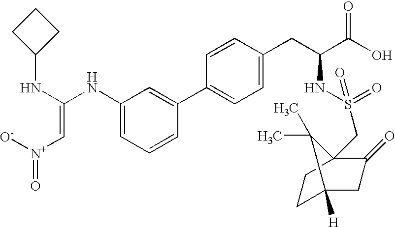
C1(NC(=C[N+](=O)[O-])NC2=CC=CC(C3=CC=C(CC(NS(=O)(CC45C(=O)CC([H])(CC4)C5(C)C)=O)C(=O)O)C=C3)=C2)CCC1
